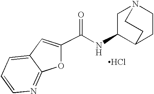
C(NC1C2CCN(C1)CC2)(=O)C1=CC2=CC=CN=C2O1.Cl
